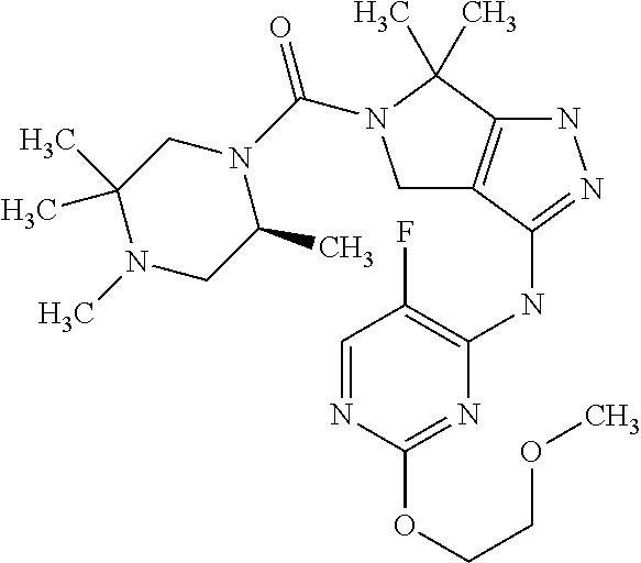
N(C1=NNC2=C1CN(C(N1CC(C)(C)N(C)CC1C)=O)C2(C)C)C1=C(F)C=NC(OCCOC)=N1
